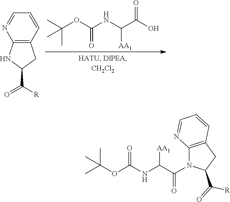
CC(OC(NC([AA1])C(=O)O)=O)(C)C.C1=CC2=C(N=C1)NC(C([R])=O)C2.CC(C)(OC(=O)NC(C(N1C2=C(CC1C(=O)[R])C=CC=N2)=O)[AA1])C
